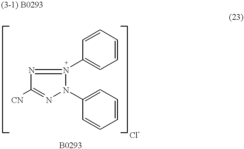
N1=N(C2=CC=CC=C2)N(C2=CC=CC=C2)N=C1[CN]
